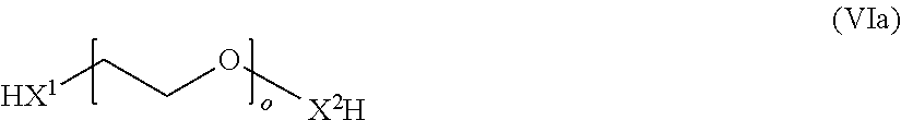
[HX1]CCO[X2H]
